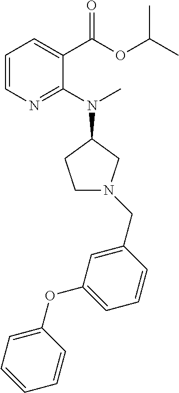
C1=C(CN2CCC(N(C)C3=NC=CC=C3C(=O)OC(C)C)C2)C=CC=C1OC1=CC=CC=C1
